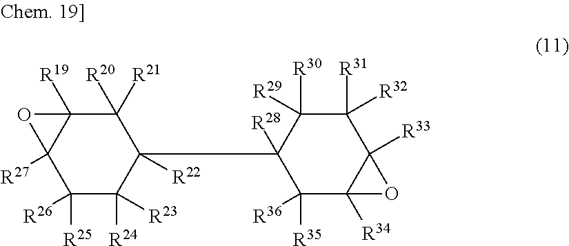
C12([R27])C([R25])([R26])C([R24])([R23])C([R22])(C3([R28])C([R35])([R36])C4([R34])C([R33])(C([R31])([R32])C3([R30])[R29])O4)C([R20])([R21])C1([R19])O2
